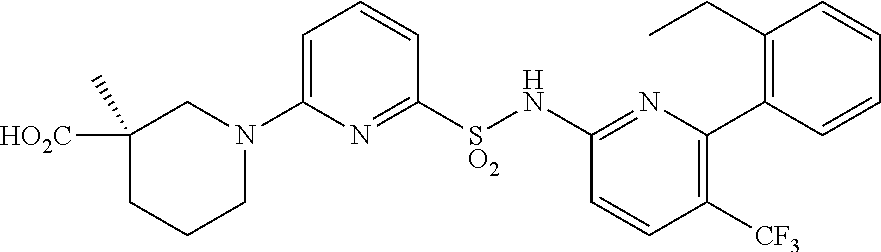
C1([HO2C])(C)CCCN(C2=CC=CC([SO2]NC3=NC(C4=C(CC)C=CC=C4)=C([CF3])C=C3)=N2)C1
